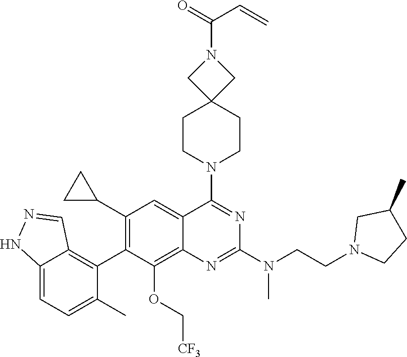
C12=CC=C(C)C(C3=C(C4CC4)C=C4C(=C3OC[CF3])N=C(N(CCN3CCC(C)C3)C)N=C4N3CCC4(CC3)CN(C(=O)C=C)C4)=C1C=NN2
